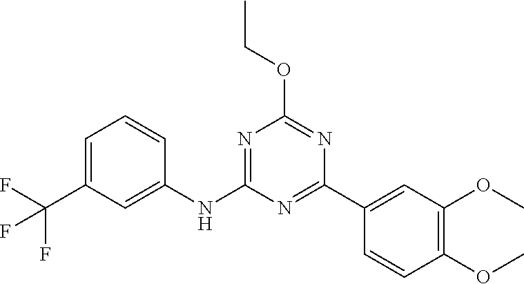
N1=C(C2=CC(OC)=C(OC)C=C2)N=C(OCC)N=C1NC1=CC(C(F)(F)F)=CC=C1
